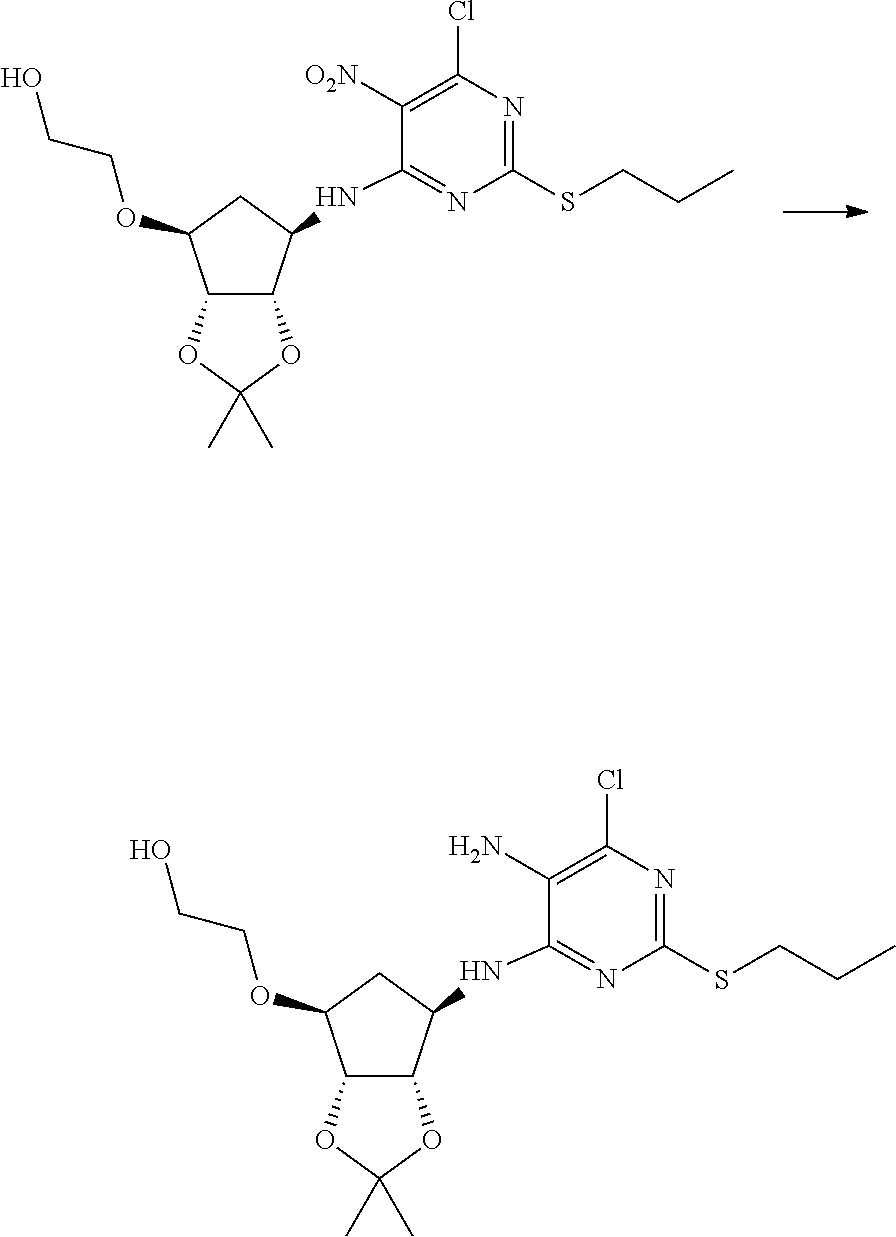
C12C(C(NC3=NC(SCCC)=NC(Cl)=C3[O2N])CC1OCCO)OC(C)(C)O2.C12C(C(NC3=NC(SCCC)=NC(Cl)=C3N)CC1OCCO)OC(C)(C)O2
